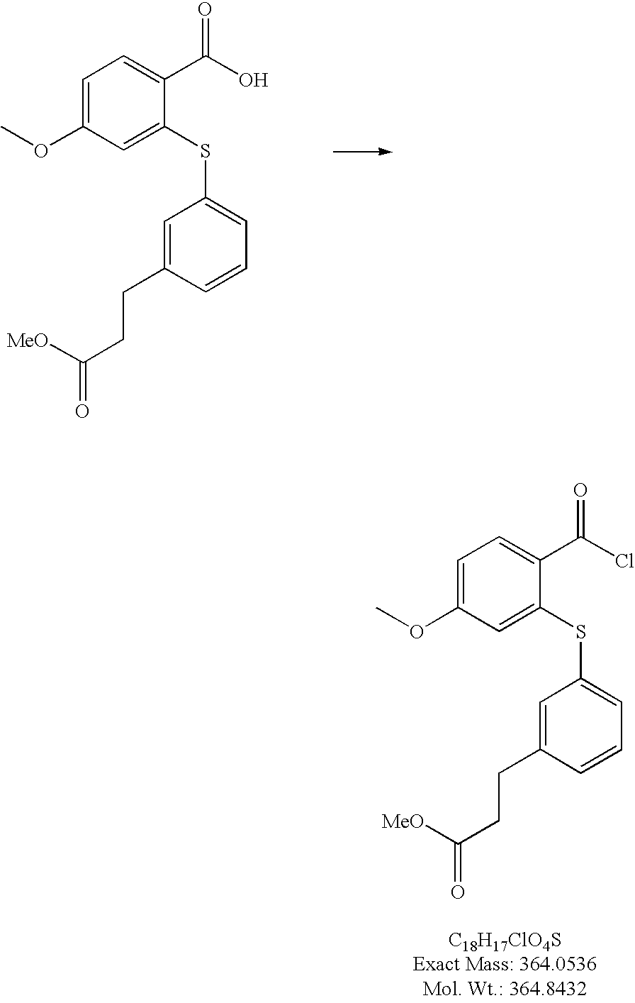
C1=C(OC)C=C(SC2=CC=CC(CCC([MeO])=O)=C2)C(C(=O)O)=C1.C1=C(OC)C=C(SC2=CC=CC(CCC([MeO])=O)=C2)C(C(=O)Cl)=C1
